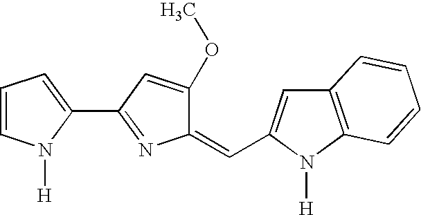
C1=CN([H])C(C2=NC(=CC3=CC4=C(N3[H])C=CC=C4)C(OC)=C2)=C1
